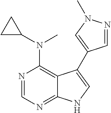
C12=NC=NC(N(C)C3CC3)=C1C(C1=CN(C)N=C1)=CN2
